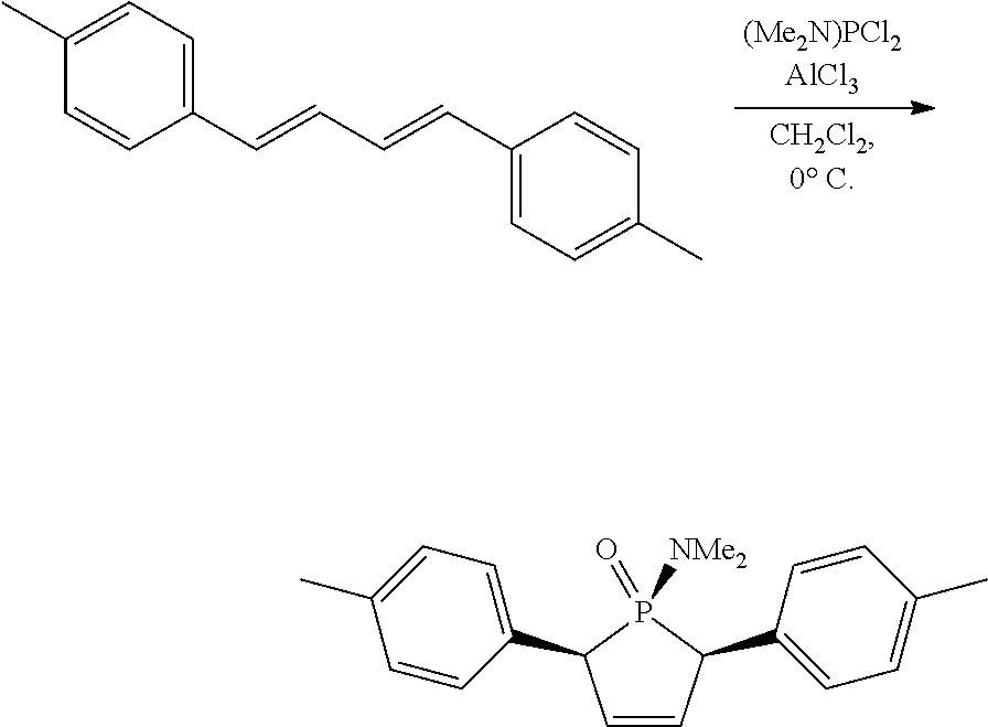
C1=CC(C2=CC=C(C)C=C2)P([NMe2])(=O)C1C1=CC=C(C)C=C1.C1(C=CC=CC2=CC=C(C)C=C2)=CC=C(C)C=C1
